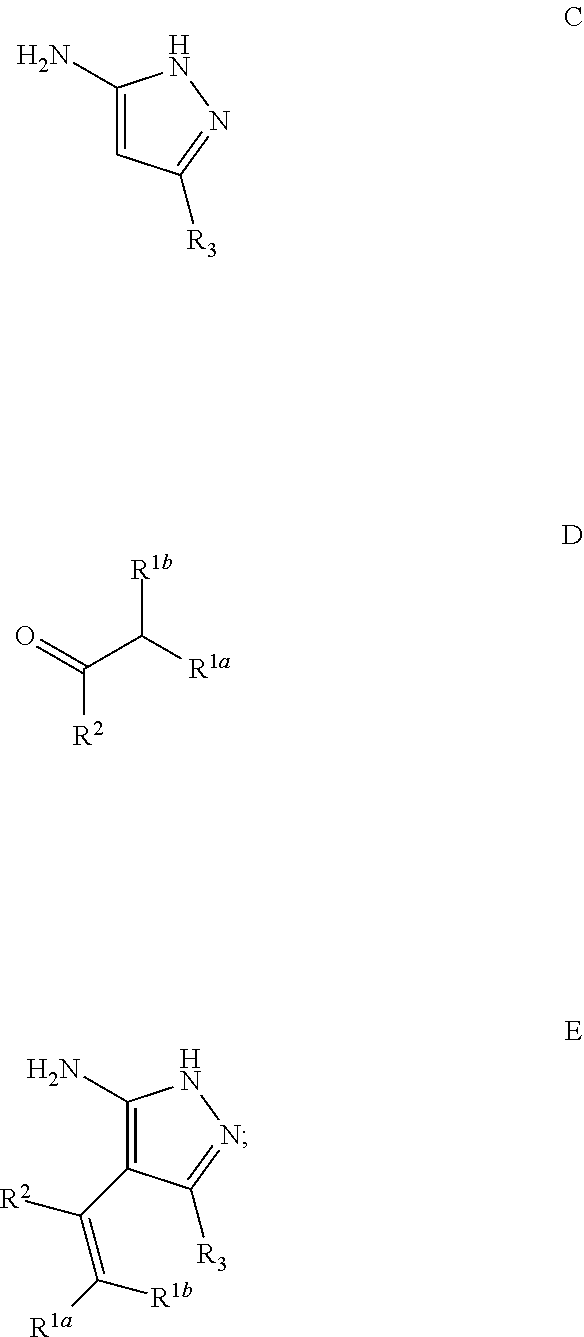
C1(N)=CC([R3])=NN1.[R1b]C([R1a])C(=O)[R2].C1(N)=C(C([R2])=C([R1a])[R1b])C([R3])=NN1
